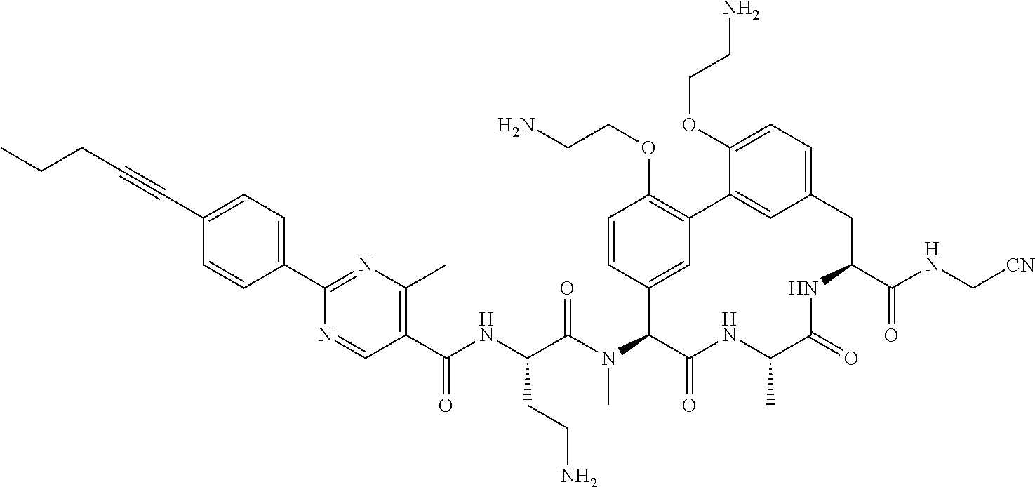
C1(C(NC(C(N(C2C(=O)NC(C)C(=O)NC(C(NC[CN])=O)CC3=CC=C(OCCN)C(=C3)C3=C(OCCN)C=CC2=C3)C)=O)CCN)=O)=C(C)N=C(C2=CC=C(C#CCCC)C=C2)N=C1
